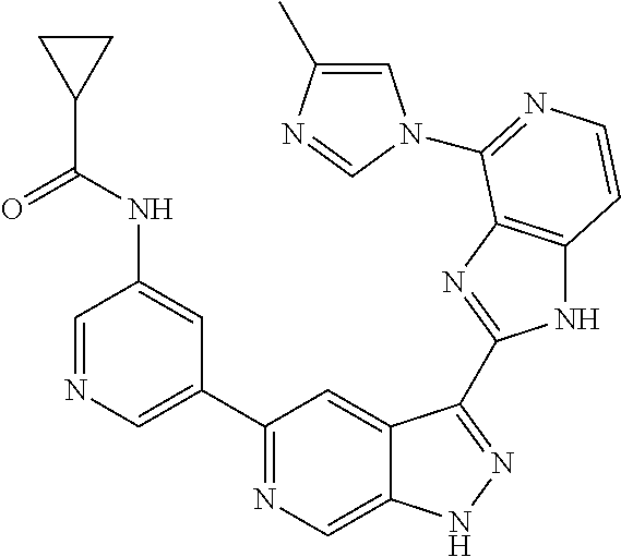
C1=NC=C(C2=NC=C3C(=C2)C(C2=NC4=C(N2)C=CN=C4N2C=C(C)N=C2)=NN3)C=C1NC(C1CC1)=O
